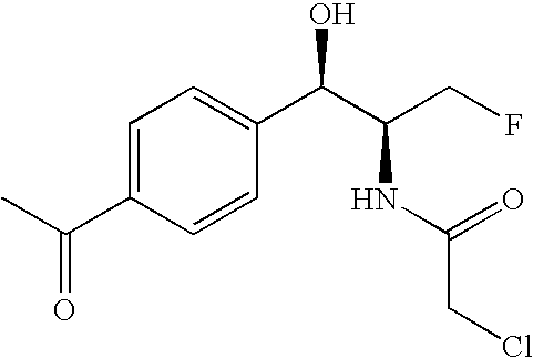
C1=C(C(C)=O)C=CC(C(C(CF)NC(=O)CCl)O)=C1
